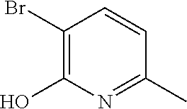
C1(Br)=C(O)N=C(C)C=C1
